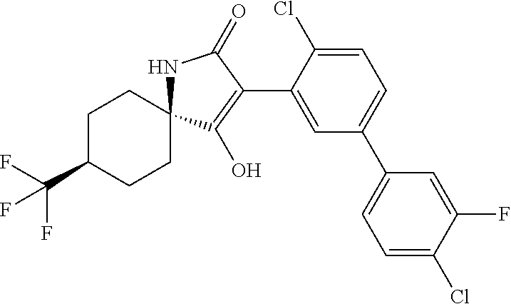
C(C1CCC2(CC1)NC(=O)C(C1=CC(C3=CC=C(Cl)C(F)=C3)=CC=C1Cl)=C2O)(F)(F)F
